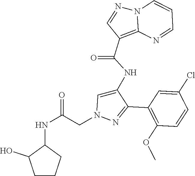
C1(C2=NN(CC(NC3C(O)CCC3)=O)C=C2NC(C2=C3N(N=C2)C=CC=N3)=O)=C(OC)C=CC(Cl)=C1
